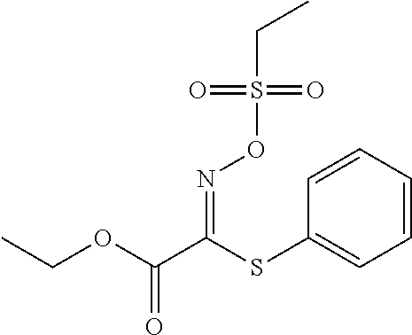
C(C)S(ON=C(C(OCC)=O)SC1=CC=CC=C1)(=O)=O
